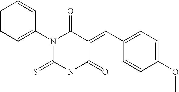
C1=CC=C(N2C(=S)NC(=O)C(=CC3=CC=C(OC)C=C3)C2=O)C=C1
